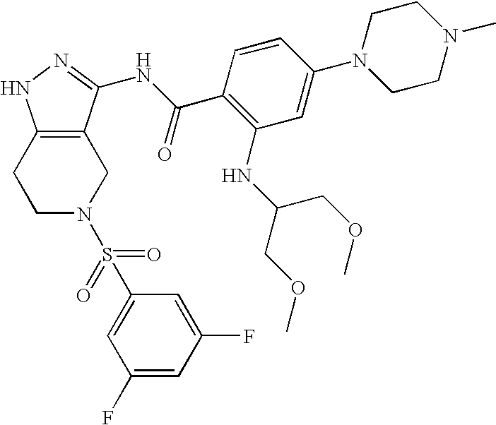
C12=C(CCN(S(C3=CC(F)=CC(F)=C3)(=O)=O)C1)NN=C2NC(C1=C(NC(COC)COC)C=C(N2CCN(C)CC2)C=C1)=O
